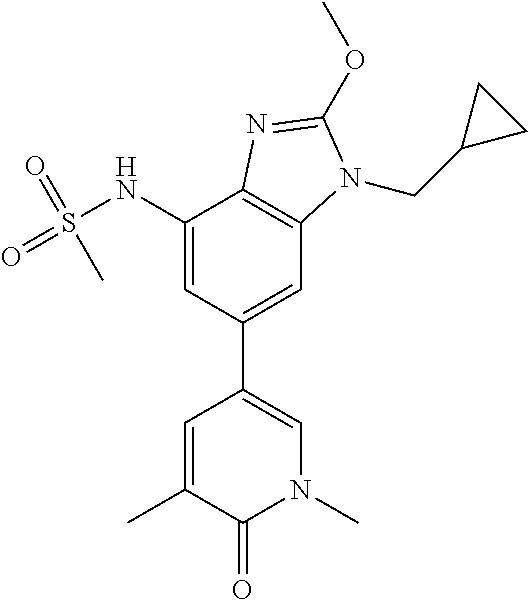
CC1=CC(C2=CC3=C(C(NS(=O)(=O)C)=C2)N=C(OC)N3CC2CC2)=CN(C)C1=O
